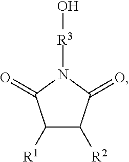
C1([R1])C([R2])C(=O)N([R3]O)C1=O
